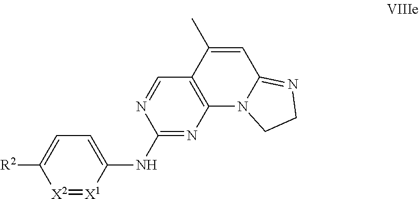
C1=C([R2])[X2]=[X1]C(NC2=NC3=C(C=N2)C(C)=CC2=NCCN32)=C1
